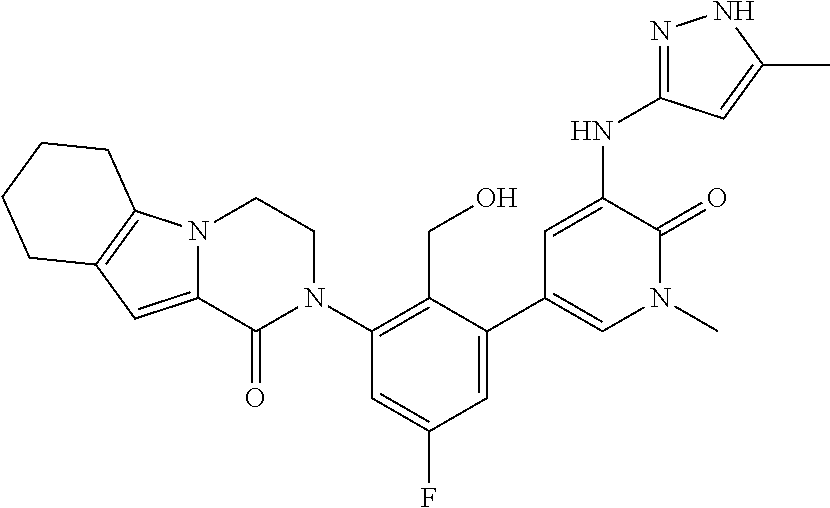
C12=CC3=C(N1CCN(C1=C(CO)C(C4=CN(C)C(=O)C(NC5=NNC(C)=C5)=C4)=CC(F)=C1)C2=O)CCCC3
